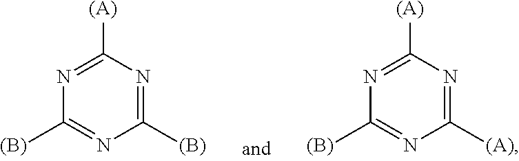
C1([(B)])=NC([(A)])=NC([(B)])=N1.C1([(A)])=NC([(A)])=NC([(B)])=N1
